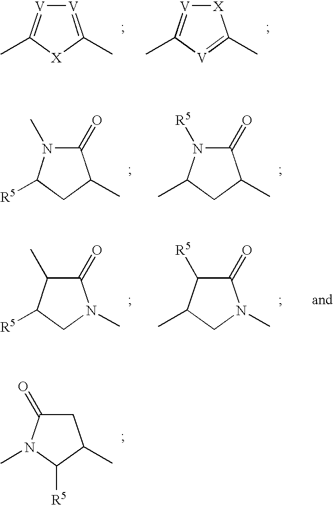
[V]1=C(C)[X]C(C)=[V]1.[X]1[V]=C(C)[V]=C1C.C1(=O)N(C)C([R5])CC1C.C1(=O)N([R5])C(C)CC1C.C1C(=O)N(C)C([R5])C1C.C1(=O)C(C)C([R5])CN1C.C1(=O)C([R5])C(C)CN1C
